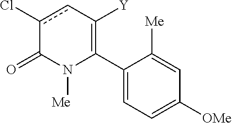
C1(C2=C([Y])cc(Cl)C(=O)N2[Me])=CC=C([OMe])C=C1[Me]
